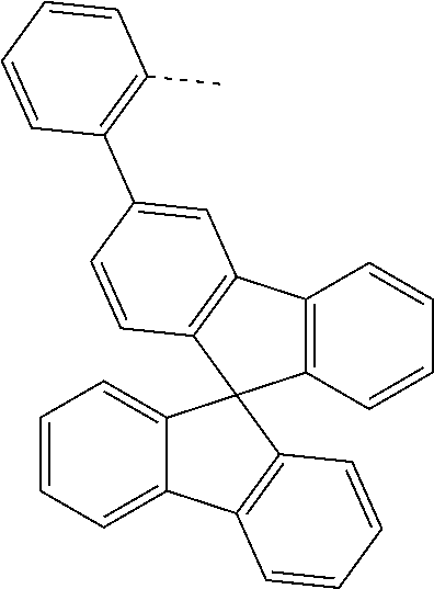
C1=CC=C2C(=C1)C1(C3=C2C=CC=C3)C2=C(C3=C1C=CC(C1=C(C)C=CC=C1)=C3)C=CC=C2
